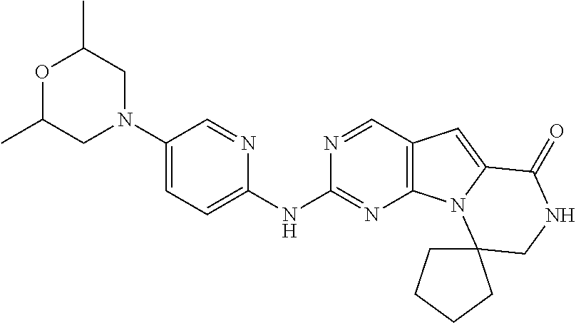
C1(N2CC(C)OC(C)C2)=CC=C(NC2=NC3=C(C=N2)C=C2N3C3(CNC2=O)CCCC3)N=C1
